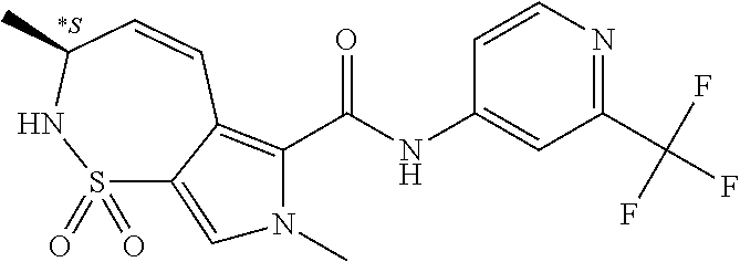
[*S].C1(C(F)(F)F)=NC=CC(NC(=O)C2=C3C(=CN2C)S(=O)(=O)NC(C)C=C3)=C1
